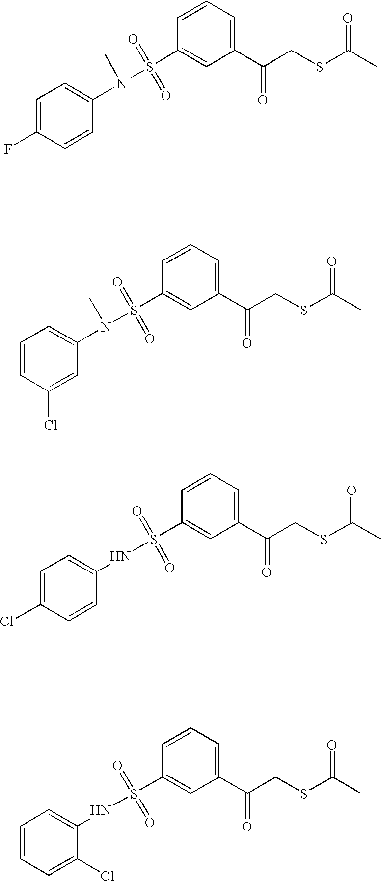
C1(S(=O)(=O)N(C2=CC=C(F)C=C2)C)=CC(C(CSC(C)=O)=O)=CC=C1.C1(S(=O)(=O)NC2=CC=C(Cl)C=C2)=CC(C(CSC(C)=O)=O)=CC=C1.C1(S(=O)(=O)N(C2=CC=CC(Cl)=C2)C)=CC(C(CSC(C)=O)=O)=CC=C1.C1(S(=O)(=O)NC2=CC=CC=C2Cl)=CC(C(CSC(C)=O)=O)=CC=C1
